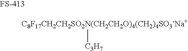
[C8F17CH2CH2SO2N(CH2CH2O)4(CH2)4SO3-Na+][C3H7]
